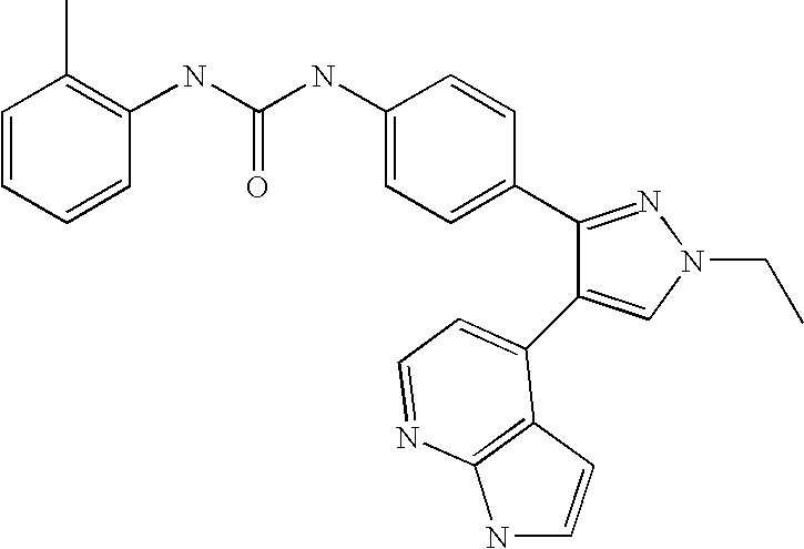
C(NC1=CC=C(C2=NN(CC)C=C2C2=CC=NC3=C2C=CN3)C=C1)(=O)NC1=C(C)C=CC=C1
